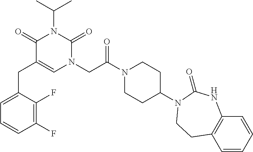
C(C1=CN(CC(N2CCC(N3C(=O)NC4=C(C=CC=C4)CC3)CC2)=O)C(=O)N(C(C)C)C1=O)C1=CC=CC(F)=C1F
